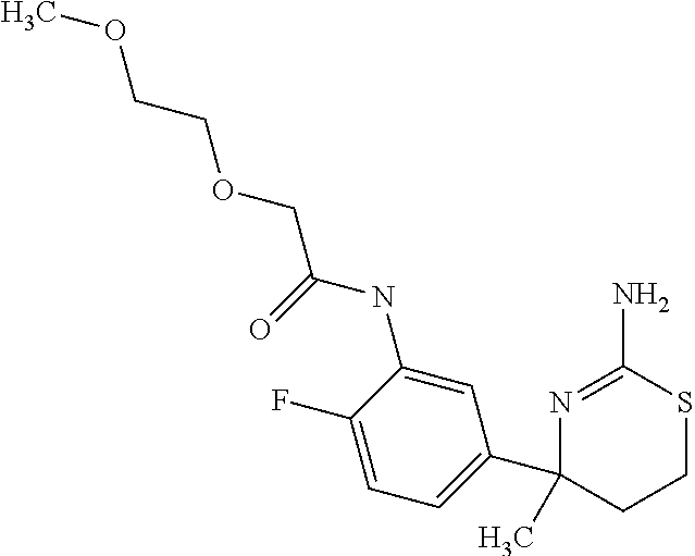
N1=C(N)SCCC1(C1=CC=C(F)C(NC(COCCOC)=O)=C1)C
